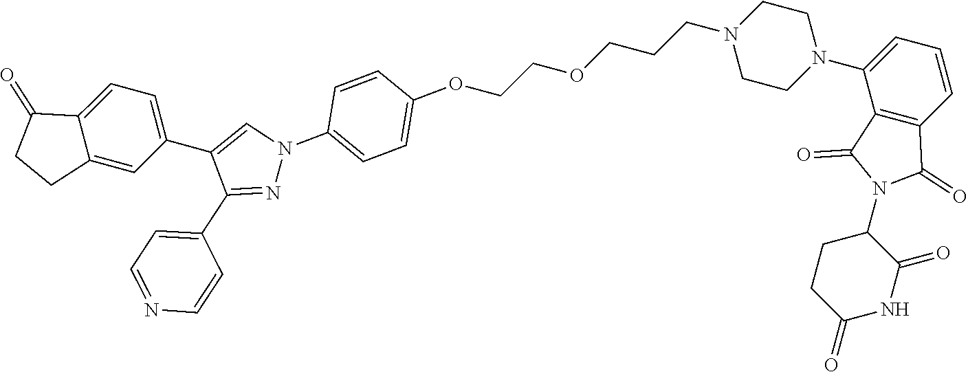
C1(C2=NN(C3=CC=C(OCCOCCCN4CCN(C5=CC=CC6=C5C(=O)N(C5CCC(=O)NC5=O)C6=O)CC4)C=C3)C=C2C2=CC=C3C(=C2)CCC3=O)=CC=NC=C1
